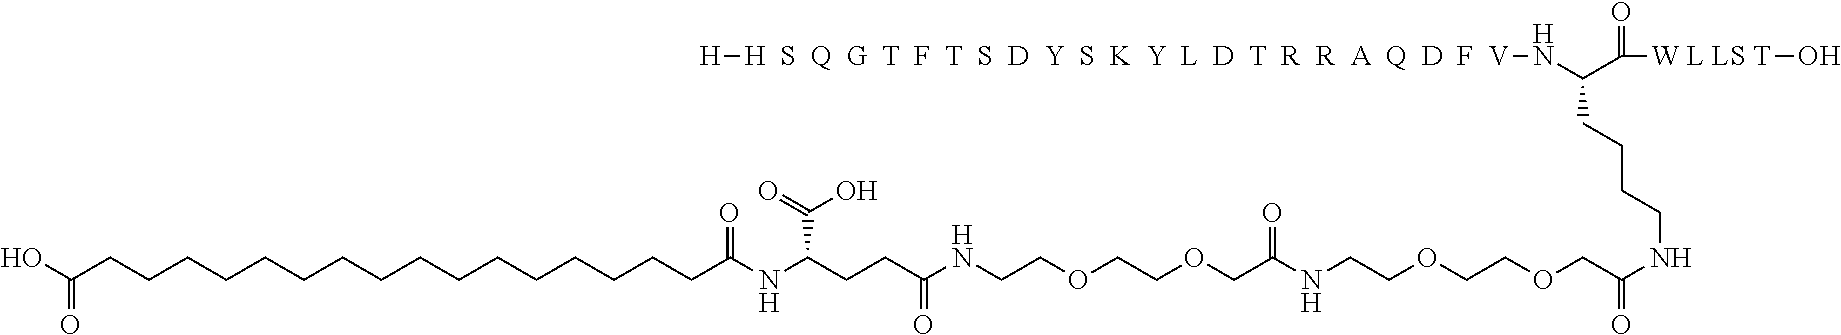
OC(CCCCCCCCCCCCCCCCC(NC(CCC(NCCOCCOCC(NCCOCCOCC(NCCCCC(C(=O)[W L LS T]O)N[H  S  Q  G  T  F  T  S  D  Y  S  K  Y  L  D  T  R  R  A  Q  D  F  V][H])=O)=O)=O)C(=O)O)=O)=O
